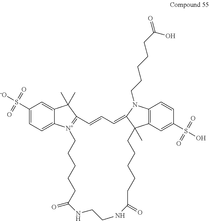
C1(S([-O])(=O)=O)=CC=C2C(=C1)C(C)(C)C1=[N+]2CCCCCC(=O)NCCNC(=O)CCCCCC2(C)C3=C(C=CC(S(O)(=O)=O)=C3)N(CCCCCC(=O)O)C2=CC=C1
